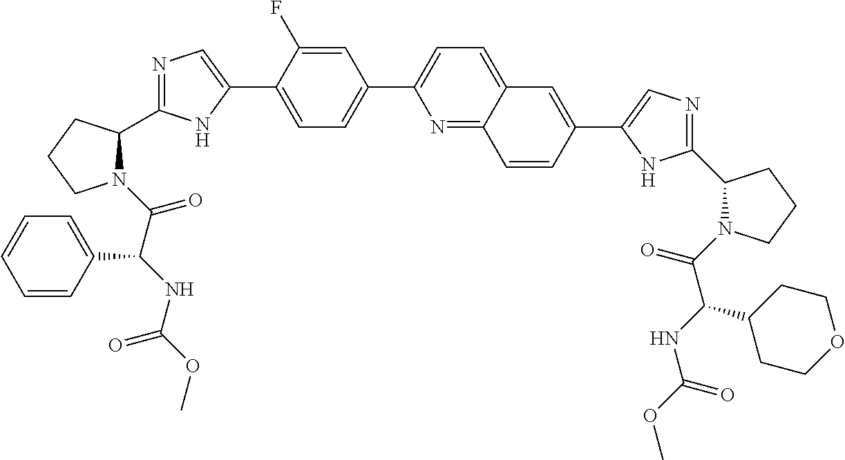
C1=C(C2=CN=C(C3N(C(C(NC(OC)=O)C4=CC=CC=C4)=O)CCC3)N2)C(F)=CC(C2=CC=C3C(=N2)C=CC(C2=CN=C(C4N(C(C(NC(OC)=O)C5CCOCC5)=O)CCC4)N2)=C3)=C1
